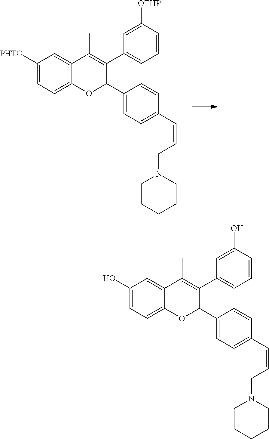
C1=C(O)C=C2C(=C1)OC(C1=CC=C(C=CCN3CCCCC3)C=C1)C(C1=CC=CC(O)=C1)=C2C.C1=C([PHTO])C=C2C(=C1)OC(C1=CC=C(C=CCN3CCCCC3)C=C1)C(C1=CC=CC([OTHP])=C1)=C2C
